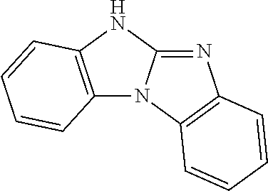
C12=NC3=C(N1C1=C(N2)C=CC=C1)C=CC=C3
